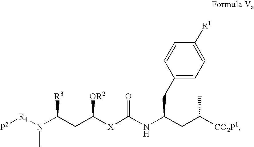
[R4](N(C(CC([X]C(NC(CC([CO2P1])C)CC1=CC=C([R1])C=C1)=O)[OR2])[R3])C)[P2]
